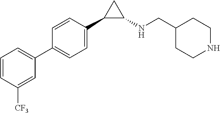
C1(C2C(NCC3CCNCC3)C2)=CC=C(C2=CC=CC([CF3])=C2)C=C1
